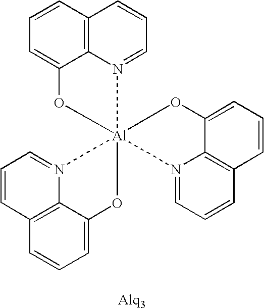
C12=C3C=CC=C1O[Al]14(N2=CC=C3)(N2=CC=CC3=C2C(=CC=C3)O1)N1=CC=CC2=C1C(=CC=C2)O4
